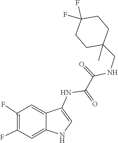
CC1(CNC(C(NC2=CNC3=CC(F)=C(F)C=C23)=O)=O)CCC(F)(F)CC1
